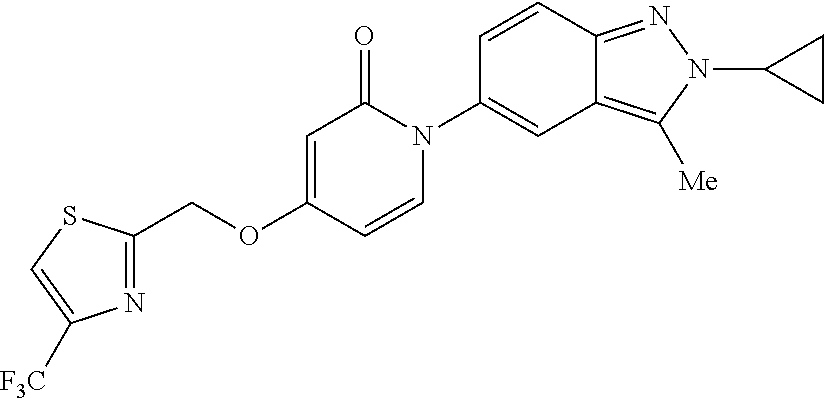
C(OC1=CC(=O)N(C2=CC3=C([Me])N(C4CC4)N=C3C=C2)C=C1)C1=NC([F3C])=CS1
